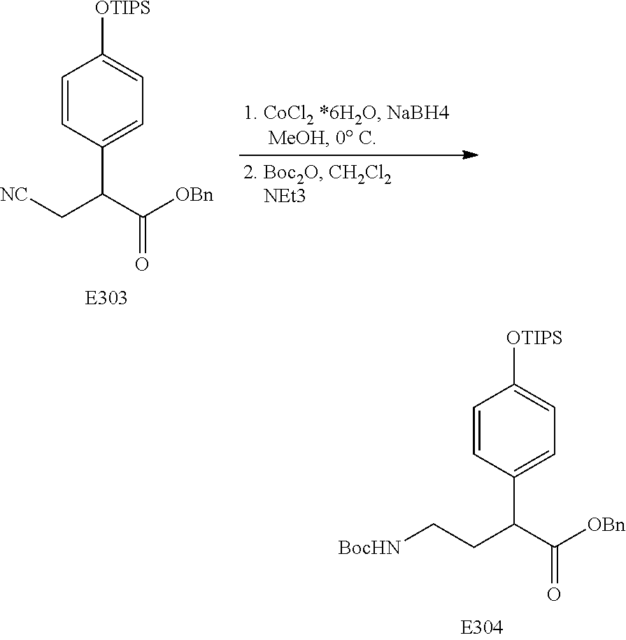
C(CC(C1=CC=C([OTIPS])C=C1)C(=O)[OBn])[BocHN].[NC]CC(C1=CC=C([OTIPS])C=C1)C(=O)[OBn]
